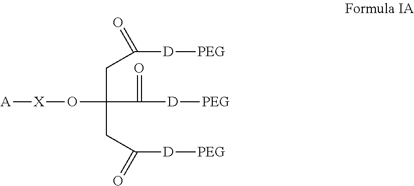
[A][X]OC(CC([D][PEG])=O)(CC([D][PEG])=O)C([D][PEG])=O
